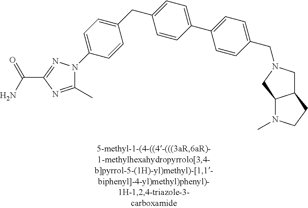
C1(CC2=CC=C(C3=CC=C(CN4CC5C(C4)N(C)CC5)C=C3)C=C2)=CC=C(N2C(C)=NC(C(N)=O)=N2)C=C1
